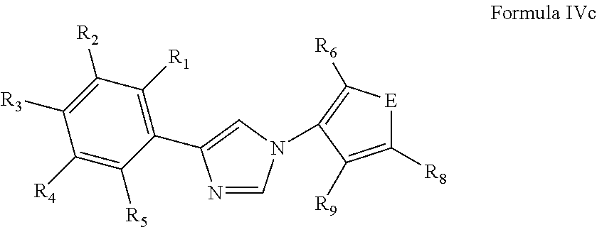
C1([R4])=C([R5])C(C2=CN(C3=C([R6])[E]C([R8])=C3[R9])C=N2)=C([R1])C([R2])=C1[R3]
